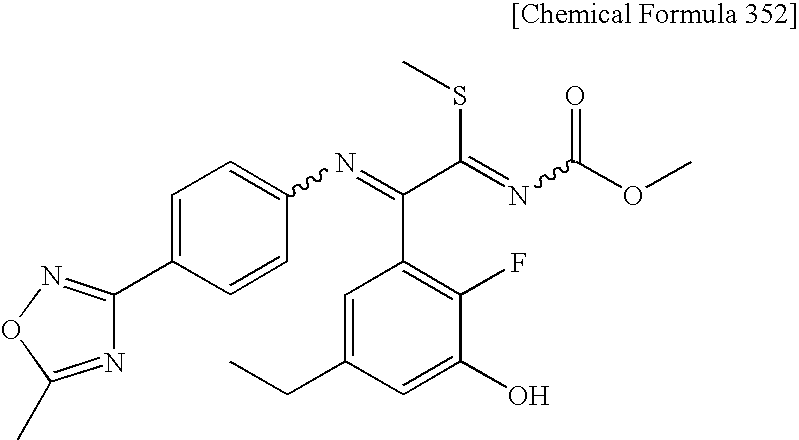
C1=C(C2=NOC(C)=N2)C=CC(N=C(C(=NC(OC)=O)SC)C2=C(F)C(O)=CC(CC)=C2)=C1
